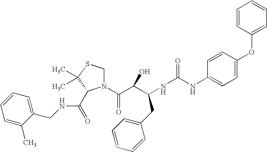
C1(NC(NC(C(C(N2CSC(C)(C)C2C(=O)NCC2=CC=CC=C2C)=O)O)CC2=CC=CC=C2)=O)=CC=C(OC2=CC=CC=C2)C=C1
